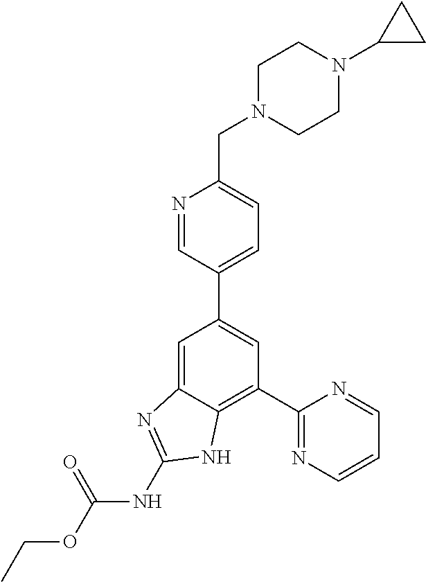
C1(C2=NC=CC=N2)=C2C(=CC(C3=CC=C(CN4CCN(C5CC5)CC4)N=C3)=C1)N=C(NC(OCC)=O)N2
